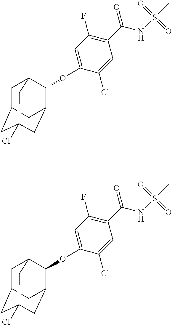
C1(F)=C(C(NS(C)(=O)=O)=O)C=C(Cl)C(OC2C3CC4(Cl)CC(CC2C4)C3)=C1.C1(F)=C(C(NS(C)(=O)=O)=O)C=C(Cl)C(OC2C3CC4(Cl)CC(CC2C4)C3)=C1
